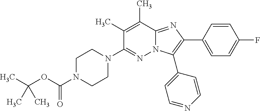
C1(N2CCN(C(OC(C)(C)C)=O)CC2)=NN2C(=NC(C3=CC=C(F)C=C3)=C2C2=CC=NC=C2)C(C)=C1C
